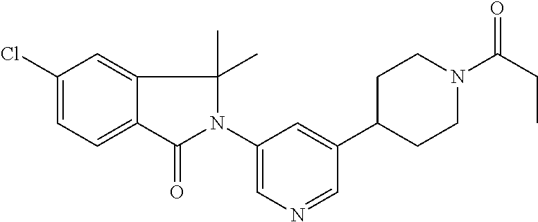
C1(Cl)=CC=C2C(=C1)C(C)(C)N(C1=CN=CC(C3CCN(C(CC)=O)CC3)=C1)C2=O
